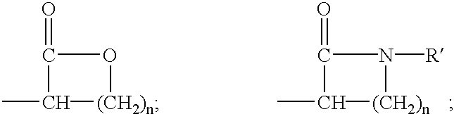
C1(=O)C(C)[(CH2)n]O1.C1(=O)C(C)[(CH2)n]N1[R]
